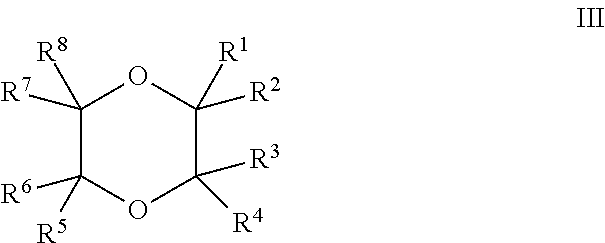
C1([R7])([R8])C([R6])([R5])OC([R3])([R4])C([R2])([R1])O1
